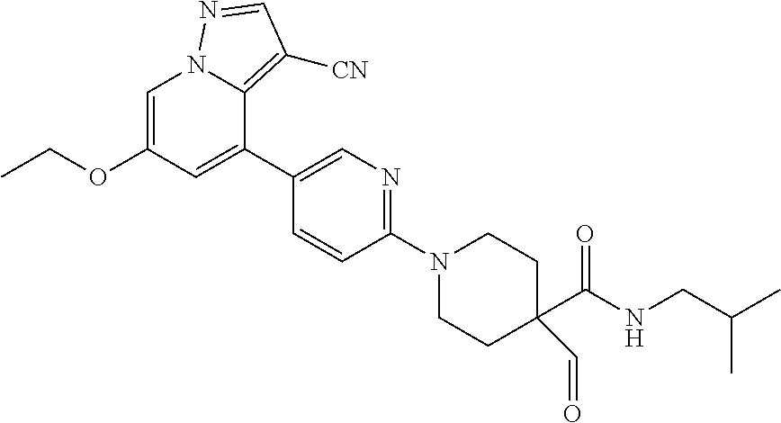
C1=C(OCC)C=C(C2=CN=C(N3CCC(C(=O)NCC(C)C)(C=O)CC3)C=C2)C2=C([CN])C=NN12
